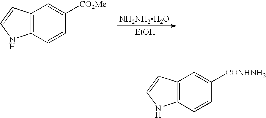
C12=C(C=CC([CO2Me])=C1)NC=C2.[NH2NH2H2O].[EtOH].C12=C(C=CC([CONHNH2])=C1)NC=C2
